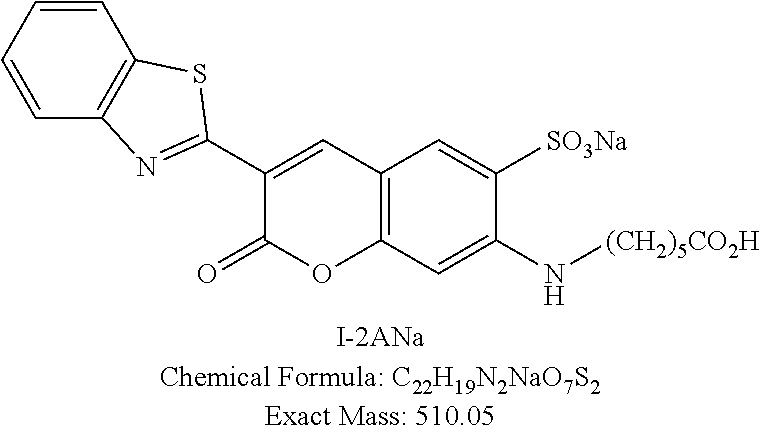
C12=C(C=C(N[(CH2)5CO2H])C([SO3Na])=C1)OC(=O)C(C1=NC3=C(S1)C=CC=C3)=C2.[I-2ANaChemical Formula: C22H19N2NaO7S2Exact Mass: 510.05]
